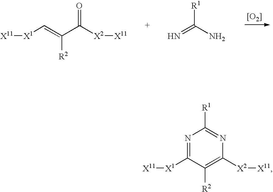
[[O2]].[X11][X1]C=C([R2])C([X2][X11])=O.N=C(N)[R1].N1=C([X1][X11])C([R2])=C([X2][X11])N=C1[R1]
